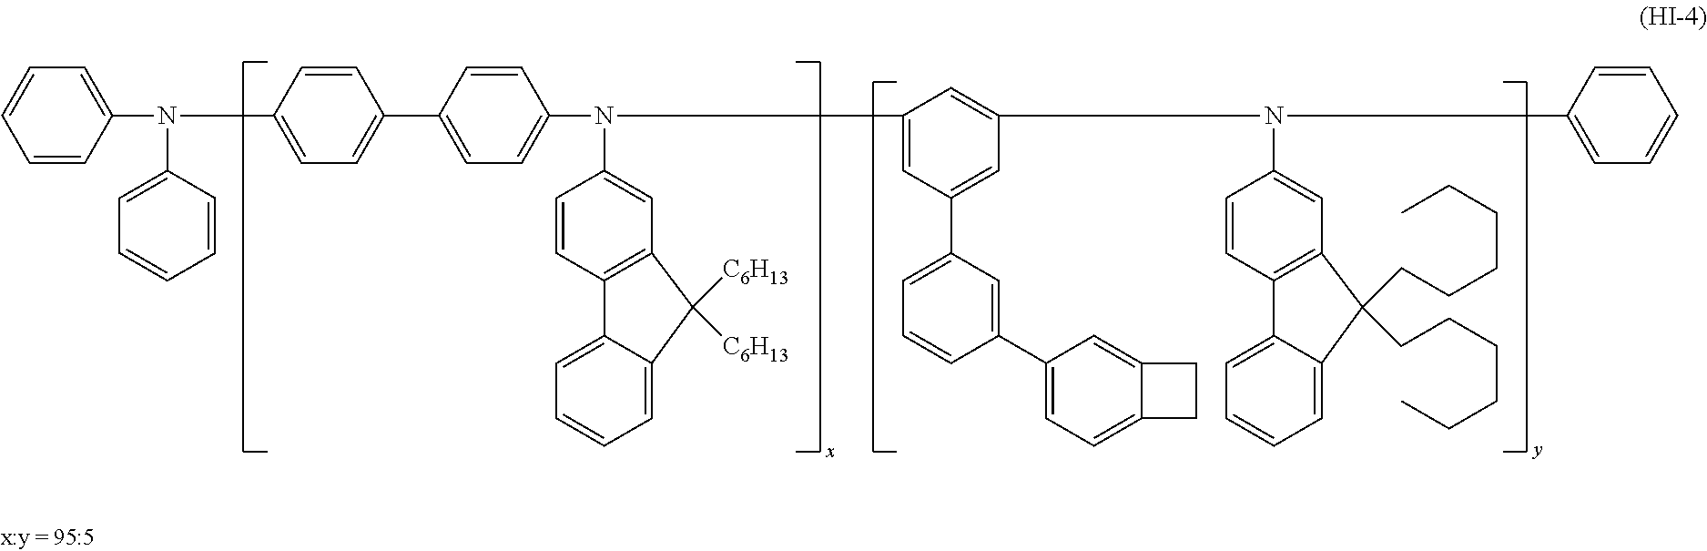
C1=CC(N(C2=CC=C(C3=CC=C(N(C4=CC(C5=CC=CC(C6=CC=C7C(=C6)CC7)=C5)=CC(N(C5=CC6=C(C=C5)C5=CC=CC=C5C6(CCCCCC)CCCCCC)C5=CC=CC=C5)=C4)C4=CC5=C(C=C4)C4=CC=CC=C4C5([C6H13])[C6H13])C=C3)C=C2)C2=CC=CC=C2)=CC=C1
